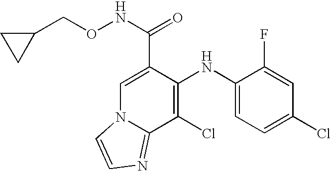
C1=C(C(NOCC2CC2)=O)C(NC2=CC=C(Cl)C=C2F)=C(Cl)C2=NC=CN12
